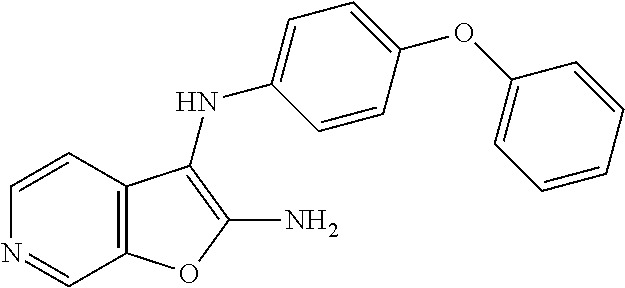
C12=C(C=CN=C1)C(NC1=CC=C(OC3=CC=CC=C3)C=C1)=C(N)O2
